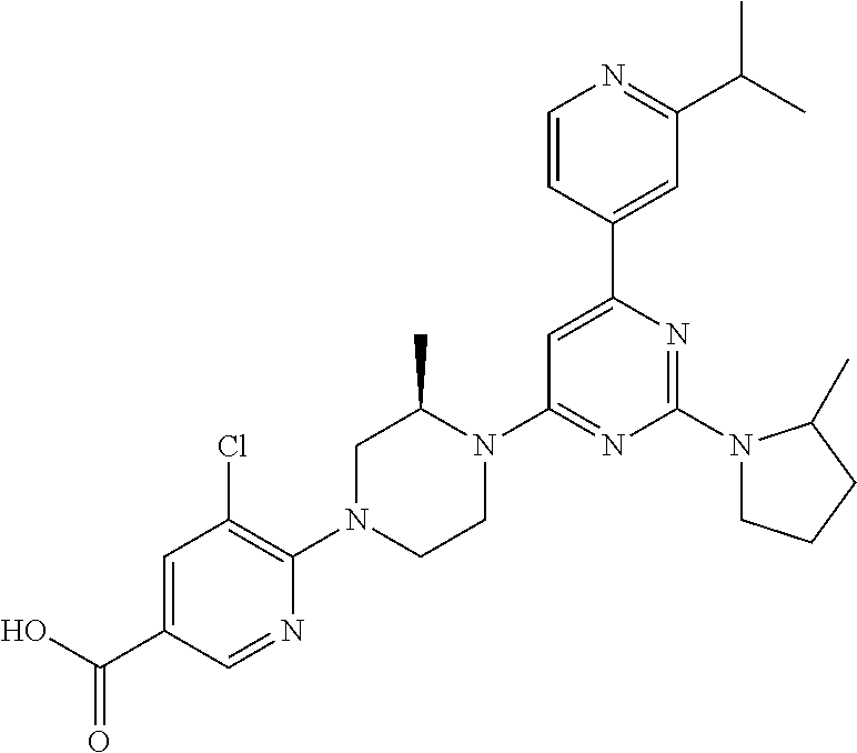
OC(C1=CC(Cl)=C(N2CCN(C3=NC(N4CCCC4C)=NC(C4=CC(C(C)C)=NC=C4)=C3)C(C)C2)N=C1)=O
